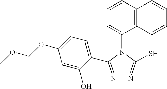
N1=C(C2=CC=C(OCOC)C=C2O)N(C2=CC=CC3=C2C=CC=C3)C(S)=N1
